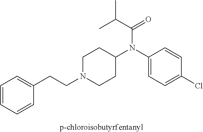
C1=CC=CC(CCN2CCC(N(C3=CC=C(Cl)C=C3)C(C(C)C)=O)CC2)=C1
